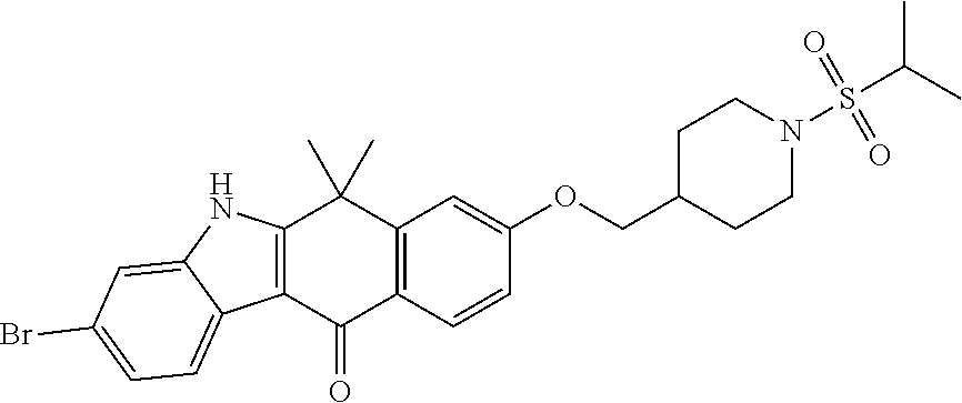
C12=C(C=CC(OCC3CCN(S(C(C)C)(=O)=O)CC3)=C1)C(=O)C1=C(C2(C)C)NC2=CC(Br)=CC=C12
